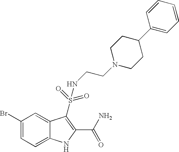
C1(Br)=CC=C2C(=C1)C(S(NCCN1CCC(C3=CC=CC=C3)CC1)(=O)=O)=C(C(N)=O)N2
